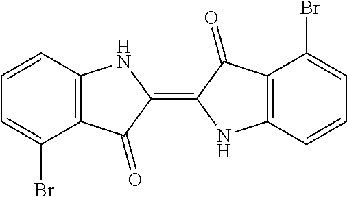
C1=C(Br)C2=C(C=C1)NC(=C1C(=O)C3=C(N1)C=CC=C3Br)C2=O
